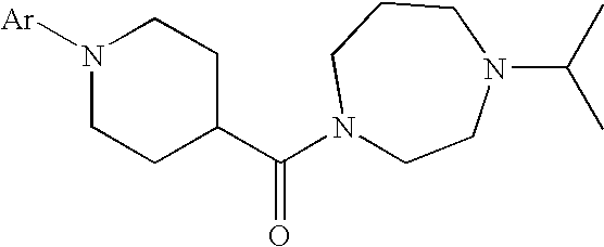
N1([Ar])CCC(C(N2CCN(C(C)C)CCC2)=O)CC1
